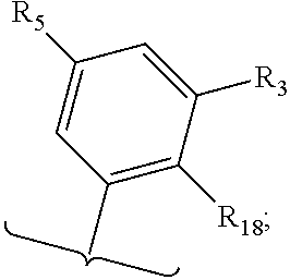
C1=C([R3])C([R18])=C(C)C=C1[R5]
